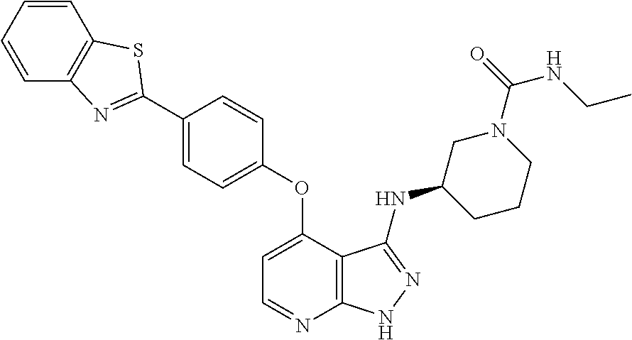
C1(C2=NC3=C(C=CC=C3)S2)=CC=C(OC2=CC=NC3=C2C(NC2CCCN(C(=O)NCC)C2)=NN3)C=C1
